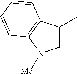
C1=C(C)C2=C(N1[Me])C=CC=C2
